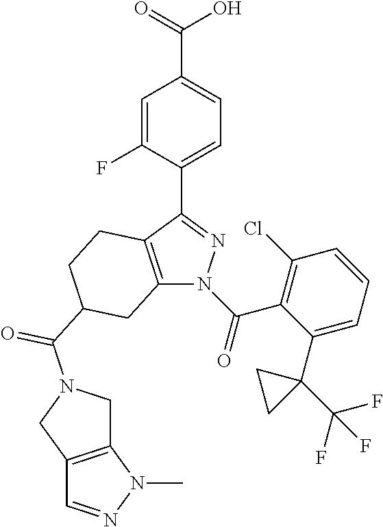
C(O)(=O)C1=CC=C(C2=NN(C(C3=C(Cl)C=CC=C3C3(C(F)(F)F)CC3)=O)C3=C2CCC(C(=O)N2CC4=C(C2)C=NN4C)C3)C(F)=C1
